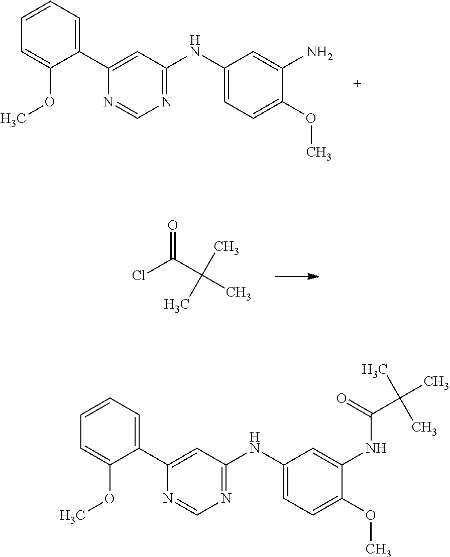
O=C(C(C)(C)C)Cl.C1(C2=CC(NC3=CC=C(OC)C(N)=C3)=NC=N2)=CC=CC=C1OC.C1(C2=CC(NC3=CC=C(OC)C(NC(C(C)(C)C)=O)=C3)=NC=N2)=CC=CC=C1OC
